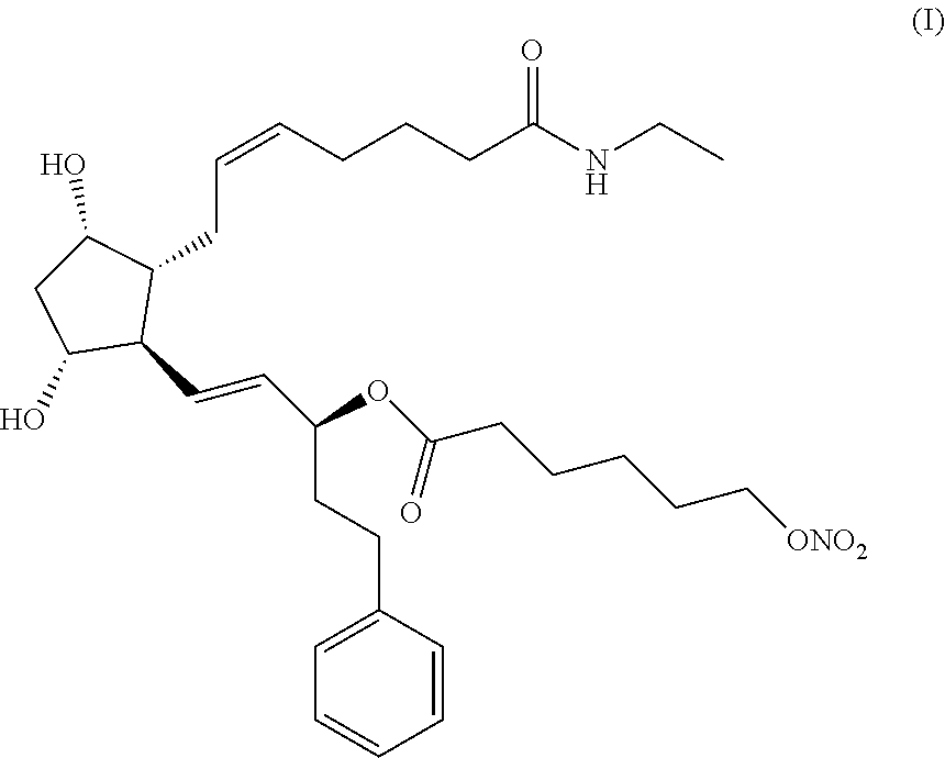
C1=C(CCC(OC(CCCCC[ONO2])=O)C=CC2C(CC=CCCCC(NCC)=O)C(O)CC2O)C=CC=C1
